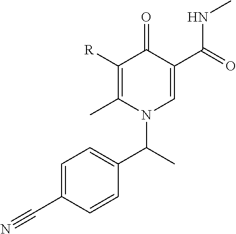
[R]C1=C(C)N(C(C2=CC=C(C#N)C=C2)C)C=C(C(=O)NC)C1=O
